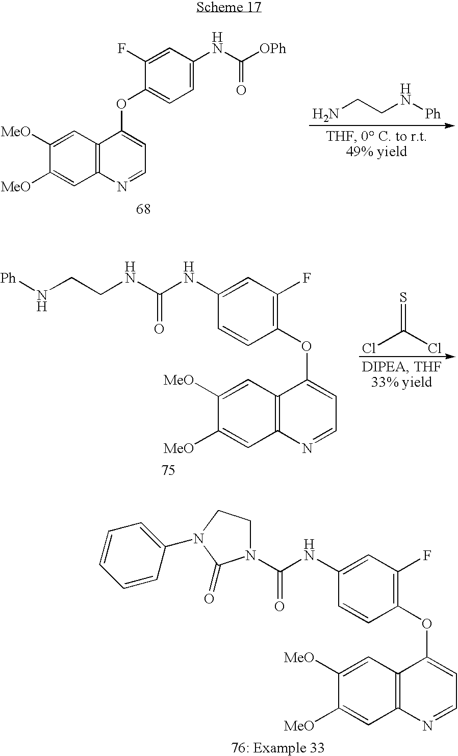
NCCN[Ph].C12=C(C=C([MeO])C([MeO])=C1)C(OC1=CC=C(NC([OPh])=O)C=C1F)=CC=N2.C12=C(C=C([MeO])C([MeO])=C1)C(OC1=C(F)C=C(NC(NCCN[Ph])=O)C=C1)=CC=N2.S=C(Cl)Cl.C12=C(C=C([MeO])C([MeO])=C1)C(OC1=C(F)C=C(NC(N3CCN(C4=CC=CC=C4)C3=O)=O)C=C1)=CC=N2
